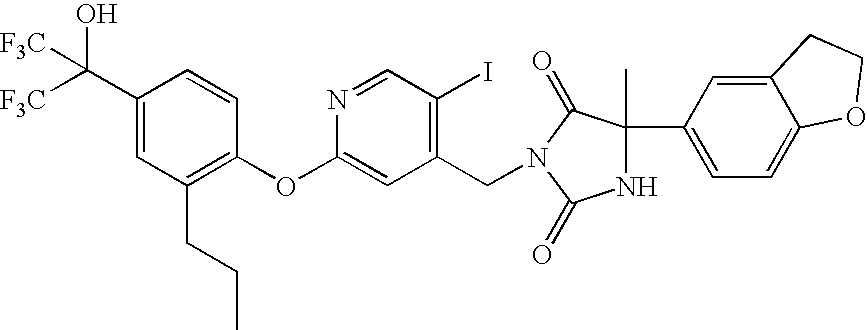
C1(C([F3C])(O)[F3C])=CC(CCC)=C(OC2=CC(CN3C(=O)C(C4=CC=C5C(=C4)CCO5)(C)NC3=O)=C(I)C=N2)C=C1
